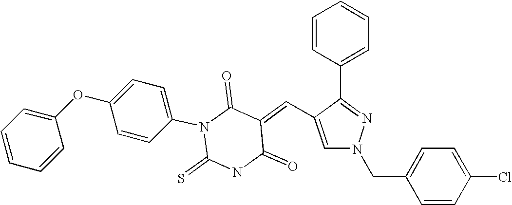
C1(C2=CC=CC=C2)=NN(CC2=CC=C(Cl)C=C2)C=C1C=C1C(=O)N(C2=CC=C(OC3=CC=CC=C3)C=C2)C(=S)NC1=O
